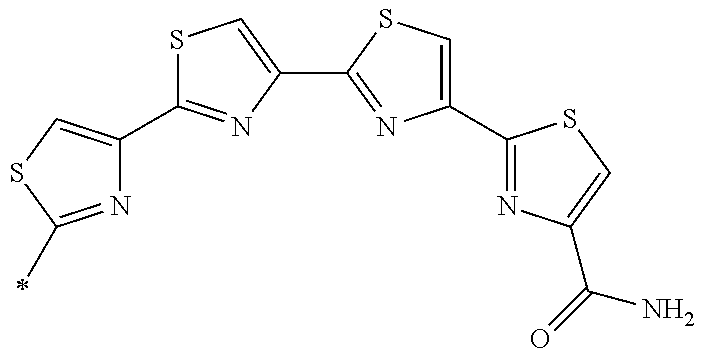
N1=C(C)SC=C1C1=NC(C2=NC(C3=NC(C(N)=O)=CS3)=CS2)=CS1
